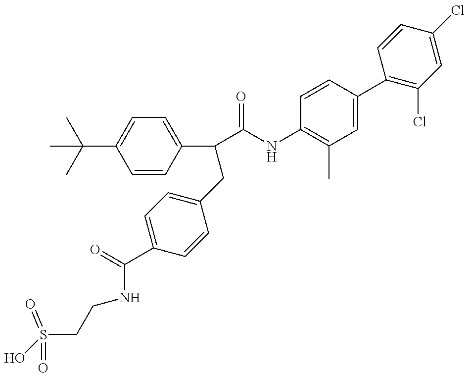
OS(CCNC(C1=CC=C(CC(C2=CC=C(C(C)(C)C)C=C2)C(=O)NC2=C(C)C=C(C3=C(Cl)C=C(Cl)C=C3)C=C2)C=C1)=O)(=O)=O
